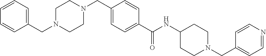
C1=CC=CC(CN2CCN(CC3=CC=C(C(NC4CCN(CC5=CC=NC=C5)CC4)=O)C=C3)CC2)=C1
